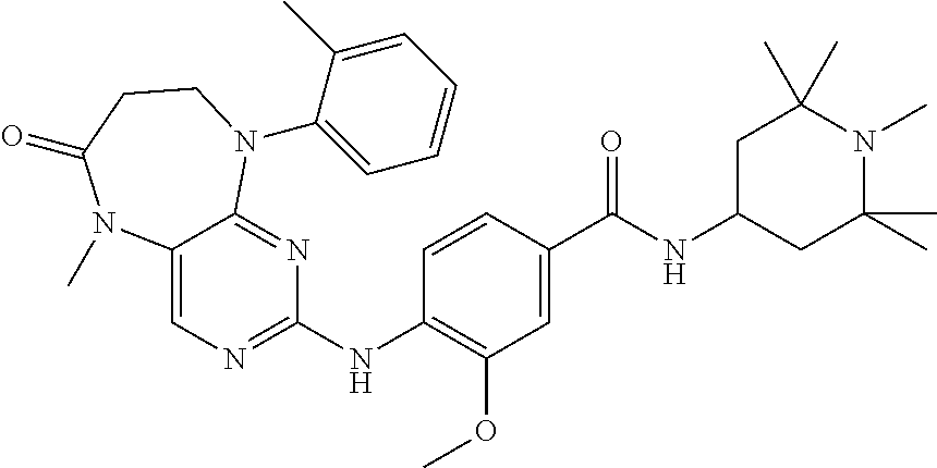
C1(NC2=NC=C3C(=N2)N(C2=CC=CC=C2C)CCC(=O)N3C)=C(OC)C=C(C(NC2CC(C)(C)N(C)C(C)(C)C2)=O)C=C1
